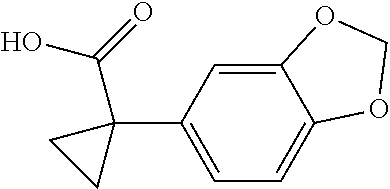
C12=CC(C3(C(O)=O)CC3)=CC=C1OCO2
